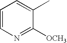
C1=CN=C([OCH3])C(C)=C1
